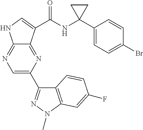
C12=NC=C(C3=NN(C)C4=C3C=CC(F)=C4)N=C1C(C(NC1(C3=CC=C(Br)C=C3)CC1)=O)=CN2
